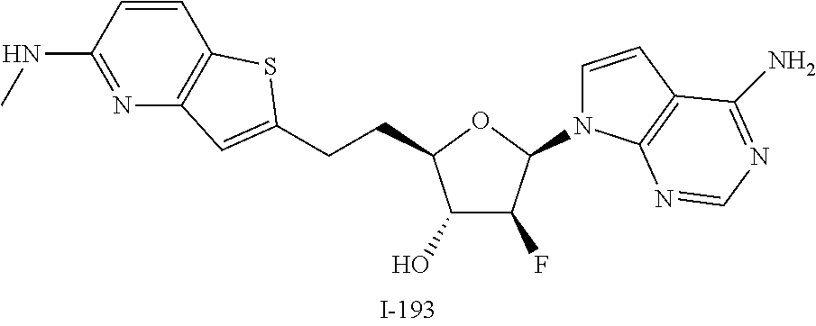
C1(O)C(F)C(N2C=CC3=C2N=CN=C3N)OC1CCC1=CC2=C(C=CC(NC)=N2)S1
